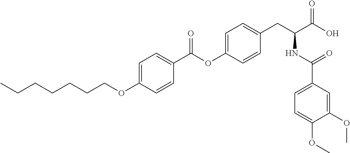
C1=C(OCCCCCCC)C=CC(C(OC2=CC=C(CC(C(O)=O)NC(C3=CC=C(OC)C(OC)=C3)=O)C=C2)=O)=C1
